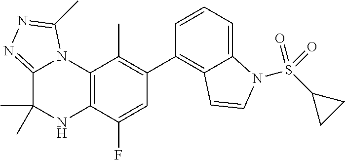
C1(C2=C3C(=CC=C2)N(S(C2CC2)(=O)=O)C=C3)=C(C)C2=C(C(F)=C1)NC(C)(C)C1=NN=C(C)N21
